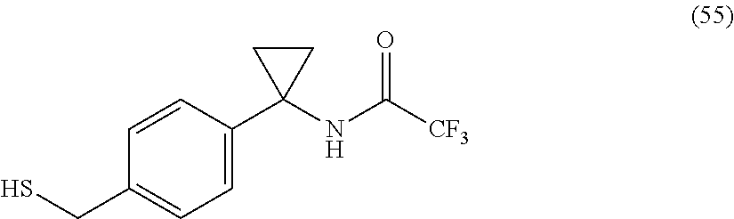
C1=CC(C2(NC([CF3])=O)CC2)=CC=C1CS
